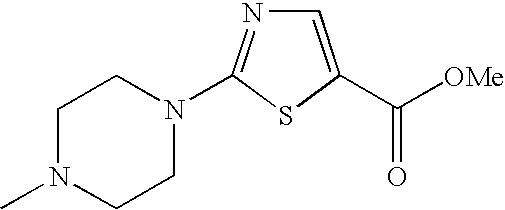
C1N(C)CCN(C2=NC=C(C(=O)[OMe])S2)C1
